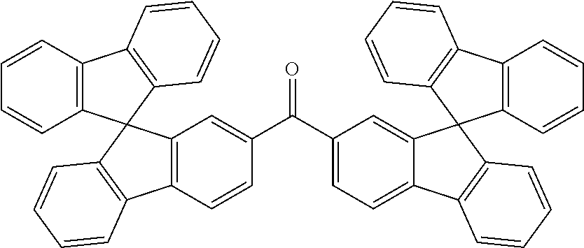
C12=C(C=CC=C1)C1=C(C=CC=C1)C21C2=C(C=CC(C(C3=CC=C4C(=C3)C3(C5=C(C=CC=C5)C5=C3C=CC=C5)C3=C4C=CC=C3)=O)=C2)C2=C1C=CC=C2
